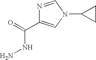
N1=CN(C2CC2)C=C1C(NN)=O
